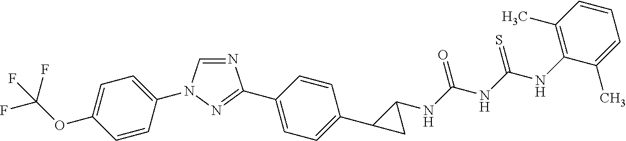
N1=CN(C2=CC=C(OC(F)(F)F)C=C2)N=C1C1=CC=C(C2CC2NC(NC(NC2=C(C)C=CC=C2C)=S)=O)C=C1
